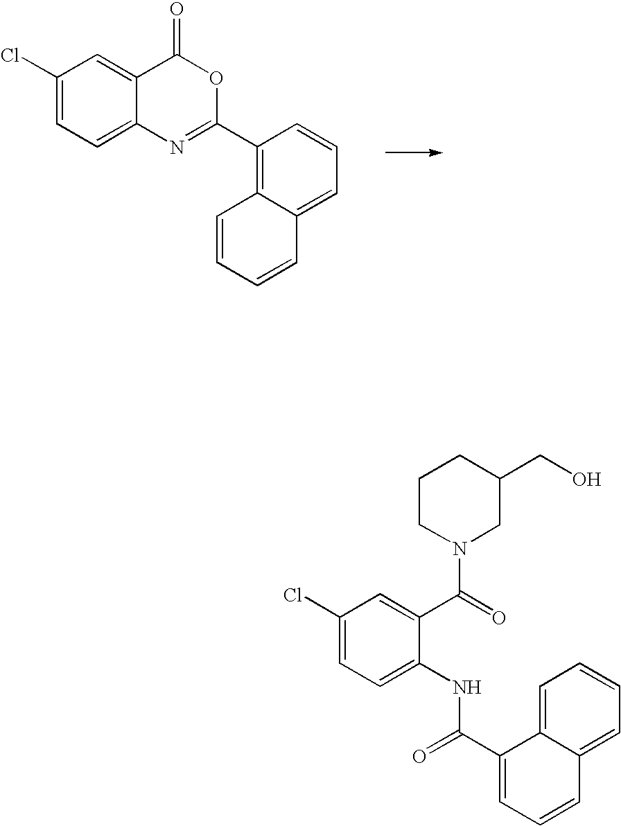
C1(Cl)=CC=C2C(=C1)C(=O)OC(C1=C3C(=CC=C1)C=CC=C3)=N2.C1(Cl)=CC=C(NC(C2=CC=CC3=CC=CC=C32)=O)C(C(=O)N2CC(CO)CCC2)=C1
